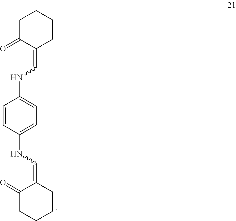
C1C(=O)C(=CNC2=CC=C(NC=C3C(=O)CCCC3)C=C2)CCC1
